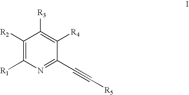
C1([R2])=C([R1])N=C(C#C[R5])C([R4])=C1[R3]
